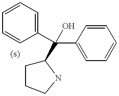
C1=CC(C(C2=CC=CC=C2)(O)C2CCCN2)=CC=C1
